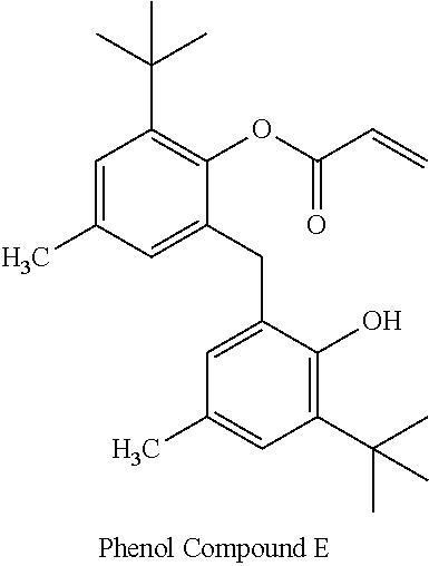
C1=C(C)C=C(CC2=CC(C)=CC(C(C)(C)C)=C2O)C(OC(C=C)=O)=C1C(C)(C)C
